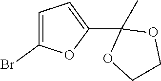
C1=C(Br)OC(C2(C)OCCO2)=C1
